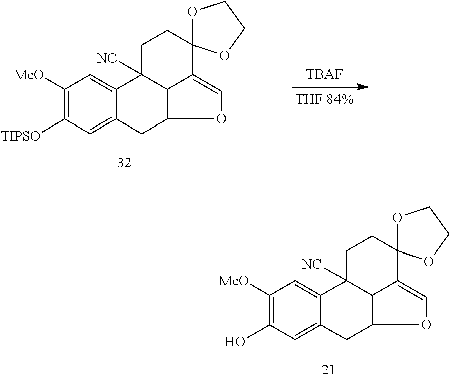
C12=CC(O)=C([MeO])C=C1C1([NC])C3C(C2)OC=C3C2(CC1)OCCO2.C12=CC([TIPSO])=C([MeO])C=C1C1([NC])C3C(C2)OC=C3C2(CC1)OCCO2.[TBAF]
